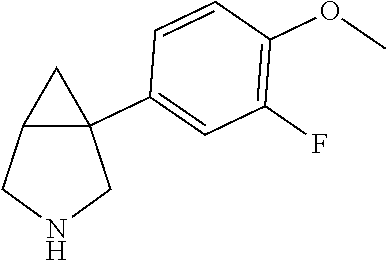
C1(F)=C(OC)C=CC(C23C(CNC2)C3)=C1
